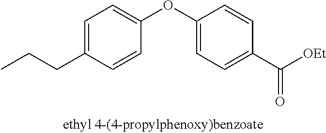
C1=C(CCC)C=CC(OC2=CC=C(C([OEt])=O)C=C2)=C1
